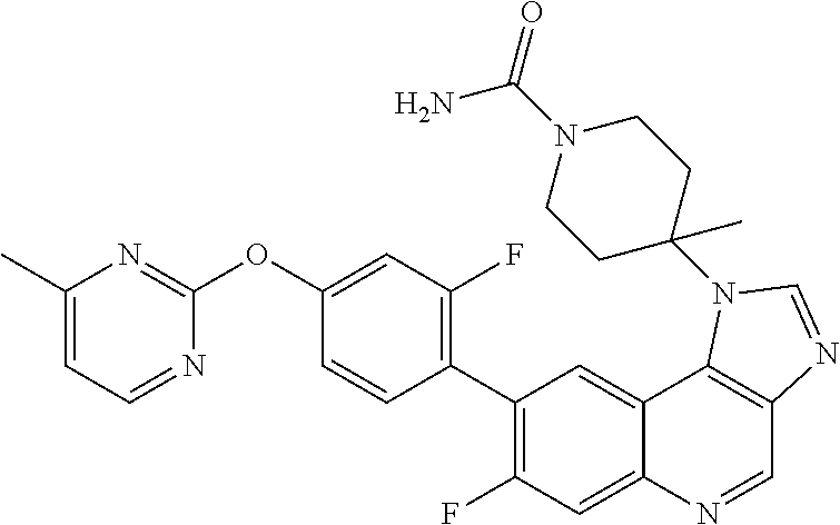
C1(C)=CC=NC(OC2=CC(F)=C(C3=C(F)C=C4C(=C3)C3=C(C=N4)N=CN3C3(C)CCN(C(=O)N)CC3)C=C2)=N1
